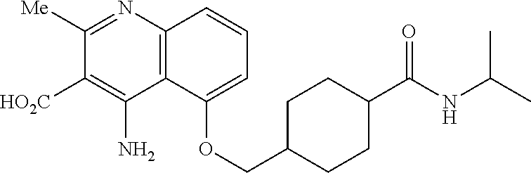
C12=C(N=C([Me])C([HO2C])=C1N)C=CC=C2OCC1CCC(C(NC(C)C)=O)CC1
